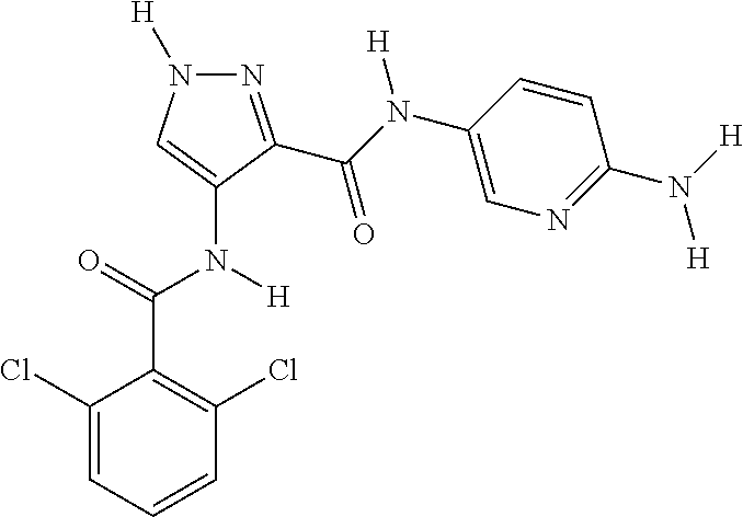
N1=C(C(N(C2=CN=C(N([H])[H])C=C2)[H])=O)C(N(C(C2=C(Cl)C=CC=C2Cl)=O)[H])=CN1[H]
